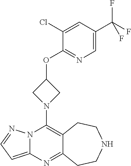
N12C(=CC=N1)N=C1C(=C2N2CC(OC3=NC=C(C(F)(F)F)C=C3Cl)C2)CCNCC1
